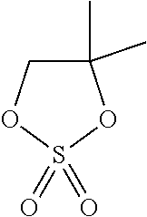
C1(C)(C)COS(=O)(=O)O1
